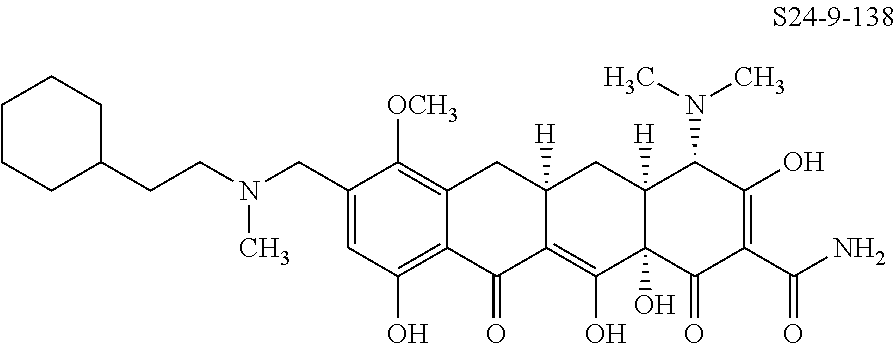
C1=C(CN(CCC2CCCCC2)C)C([OCH3])=C2C(=C1O)C(=O)C1=C(O)C3(O)C([H])(CC1([H])C2)C(N(C)C)C(O)=C(C(N)=O)C3=O
